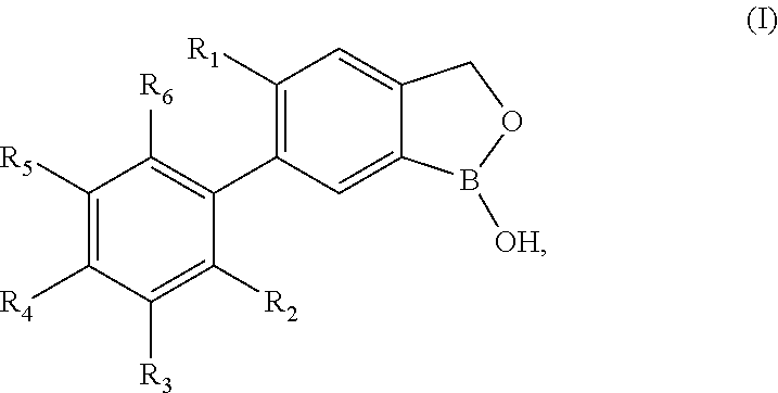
C12=CC(C3=C([R6])C([R5])=C([R4])C([R3])=C3[R2])=C([R1])C=C1COB2[OH]
